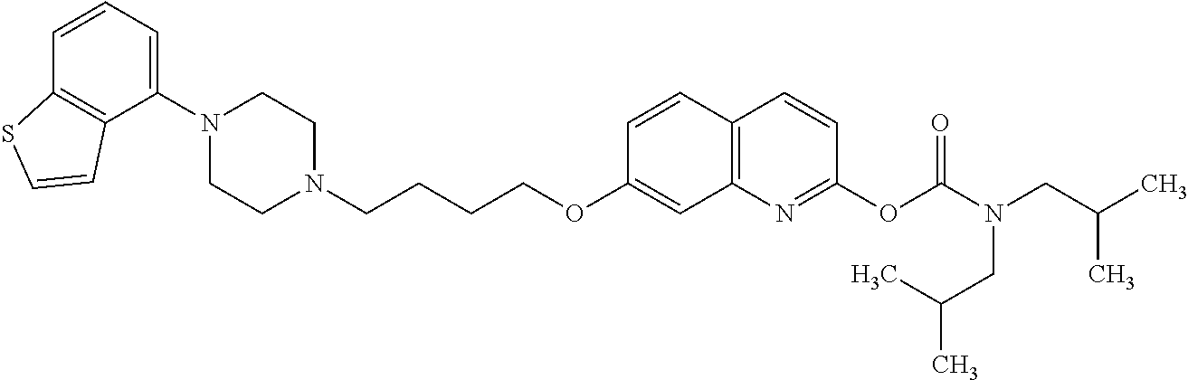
C1(N2CCN(CCCCOC3=CC4=C(C=C3)C=CC(OC(=O)N(CC(C)C)CC(C)C)=N4)CC2)=CC=CC2=C1C=CS2
